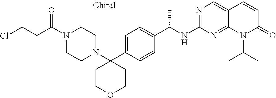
N1=C(NC(C2=CC=C(C3(N4CCN(C(CCCl)=O)CC4)CCOCC3)C=C2)C)N=C2C(=C1)C=CC(=O)N2C(C)C
